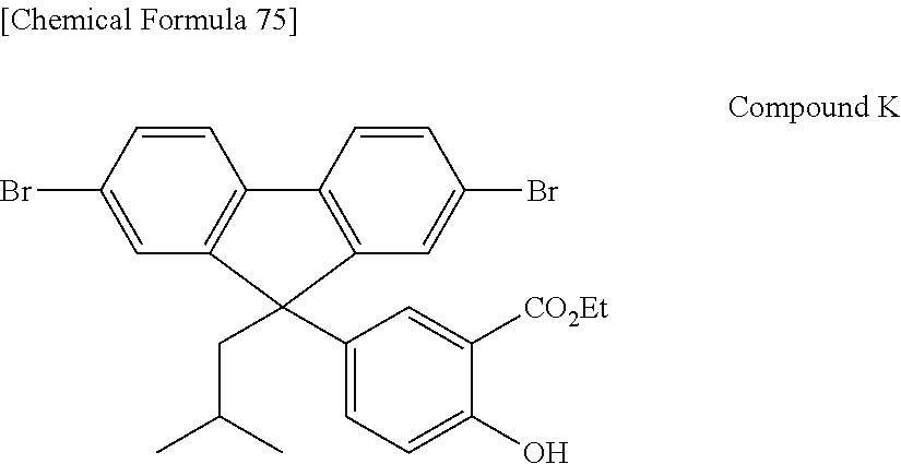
C1=C(Br)C=CC2=C1C(CC(C)C)(C1=CC=C(O)C([CO2Et])=C1)C1=C2C=CC(Br)=C1
